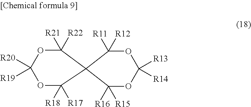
O1C([R18])([R17])C2(C([R22])([R21])OC1([R20])[R19])C([R15])([R16])OC([R14])([R13])OC2([R12])[R11]
